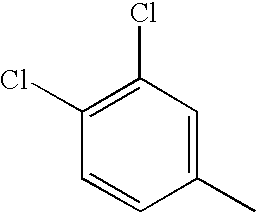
C1(C)=CC(Cl)=C(Cl)C=C1
